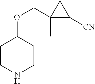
C1CNCCC1OCC1(C)C([CN])C1
